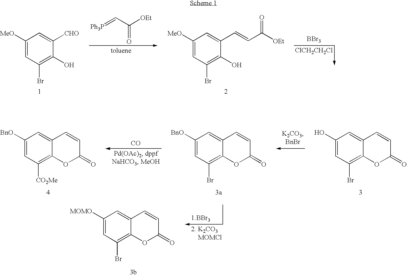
[BBr3].[ClCH2CH2Cl].C(=O)(C=[Ph3P])[OEt].C1([MeO])=CC(Br)=C(O)C([CHO])=C1.C1([MeO])=CC(Br)=C(O)C(C=CC([OEt])=O)=C1.[CO].C1([BnO])=CC([CO2Me])=C2C(=C1)C=CC(=O)O2.C1([BnO])=CC(Br)=C2C(=C1)C=CC(=O)O2.C1(O)=CC(Br)=C2C(=C1)C=CC(=O)O2.C1([MOMO])=CC(Br)=C2C(=C1)C=CC(=O)O2.[1.BBr3]
